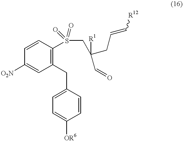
C1=CC(S(CC(CC=C[R12])([R1])C=O)(=O)=O)=C(CC2=CC=C([OR6])C=C2)C=C1[O2N]
